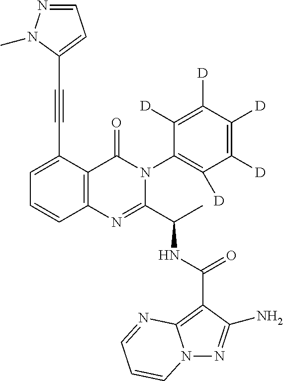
C1=C(C#CC2=CC=NN2C)C2=C(C=C1)N=C(C(C)NC(=O)C1=C3N(N=C1N)C=CC=N3)N(C1=C([D])C([D])=C([D])C([D])=C1[D])C2=O
